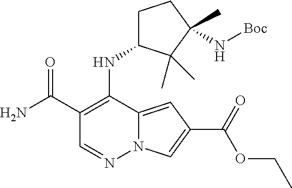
N12C(=CC(C(=O)OCC)=C1)C(NC1CCC(C)(N[Boc])C1(C)C)=C(C(=O)N)C=N2
